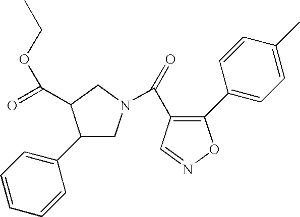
C1(C(=O)N2CC(C3=CC=CC=C3)C(C(=O)OCC)C2)=C(C2=CC=C(C)C=C2)ON=C1
